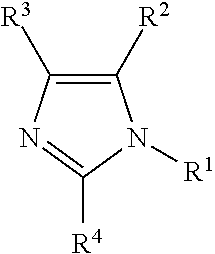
C1([R2])=C([R3])N=C([R4])N1[R1]
